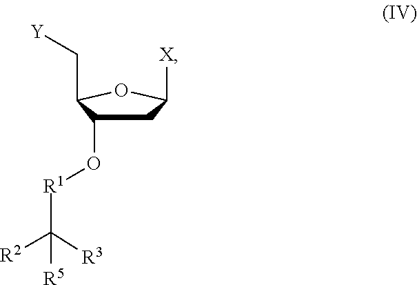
C1C(O[R1]C([R2])([R3])[R5])C(C[Y])OC1[X]
